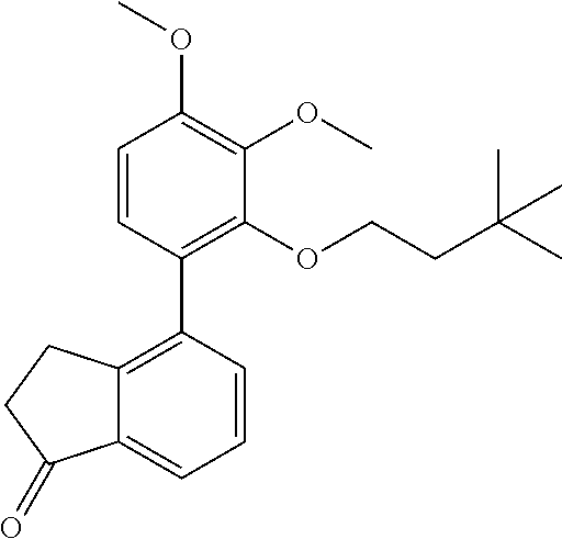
C1=CC(C2=C3C(=CC=C2)C(=O)CC3)=C(OCCC(C)(C)C)C(OC)=C1OC
